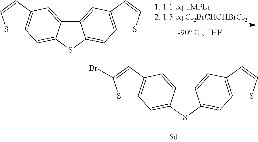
S1C=CC2=C1C=C1SC3=CC4=C(C=CS4)C=C3C1=C2.S1C(Br)=CC2=C1C=C1SC3=CC4=C(C=CS4)C=C3C1=C2
